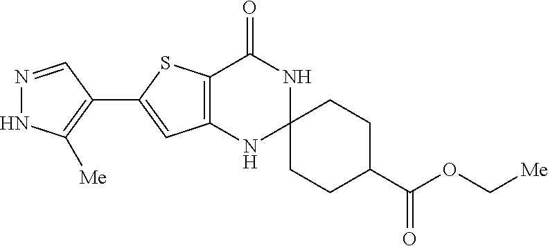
N1=CC(C2=CC3=C(S2)C(=O)NC2(N3)CCC(C(OC[Me])=O)CC2)=C([Me])N1
